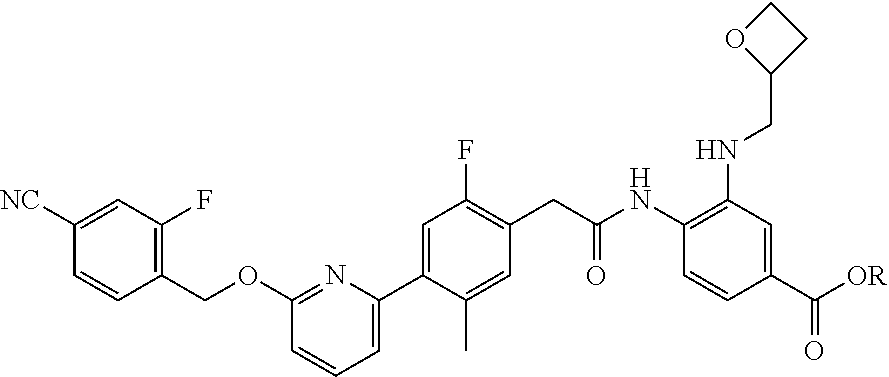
C1(OCC2=C(F)C=C([NC])C=C2)=NC(C2=CC(F)=C(CC(NC3=C(NCC4CCO4)C=C(C(=O)[OR])C=C3)=O)C=C2C)=CC=C1
